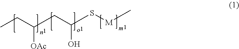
CCC(CC(S[M]C)O)[OAc]
